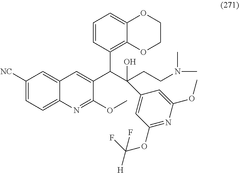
C1([NC])=CC=C2C(=C1)C=C(C(C(CCN(C)C)(O)C1=CC(OC([H])(F)F)=NC(OC)=C1)C1=C3C(=CC=C1)OCCO3)C(OC)=N2
